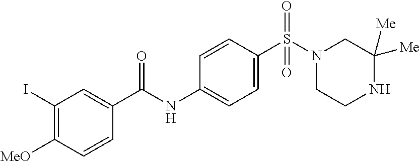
C1(I)=C([MeO])C=CC(C(NC2=CC=C(S(N3CCNC([Me])([Me])C3)(=O)=O)C=C2)=O)=C1
